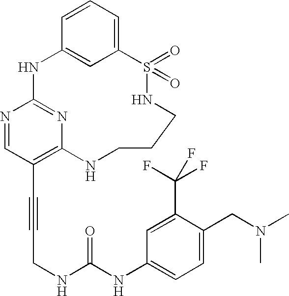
C1=CC=C2C=C1NC1=NC(=C(C#CCNC(NC3=CC=C(CN(C)C)C(C(F)(F)F)=C3)=O)C=N1)NCCCNS2(=O)=O
